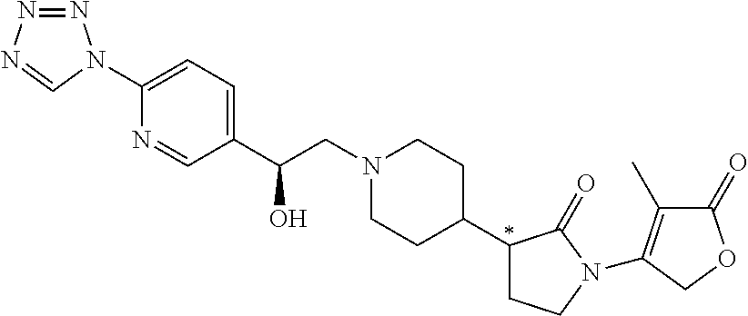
C(CN1CCC(C2CCN(C3=C(C)C(=O)OC3)C2=O)CC1)(C1=CC=C(N2N=NN=C2)N=C1)O
